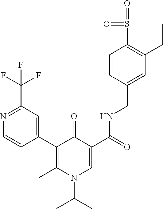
C1=CC(C2=C(C)N(C(C)C)C=C(C(=O)NCC3=CC4=C(C=C3)S(=O)(=O)CC4)C2=O)=CC(C(F)(F)F)=N1
